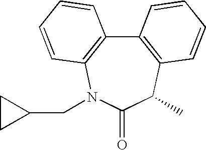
C12=C(C(C)C(=O)N(CC3CC3)C3=C1C=CC=C3)C=CC=C2
